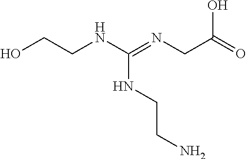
OCCNC(=NCC(O)=O)NCCN
